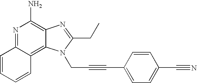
N1=C2C(=C3C(=C1N)N=C(CC)N3CC#CC1=CC=C(C#N)C=C1)C=CC=C2
